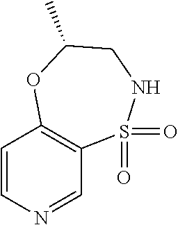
C1=CN=CC2=C1OC(C)CNS2(=O)=O
